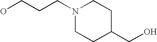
OCCCN1CCC(CO)CC1
